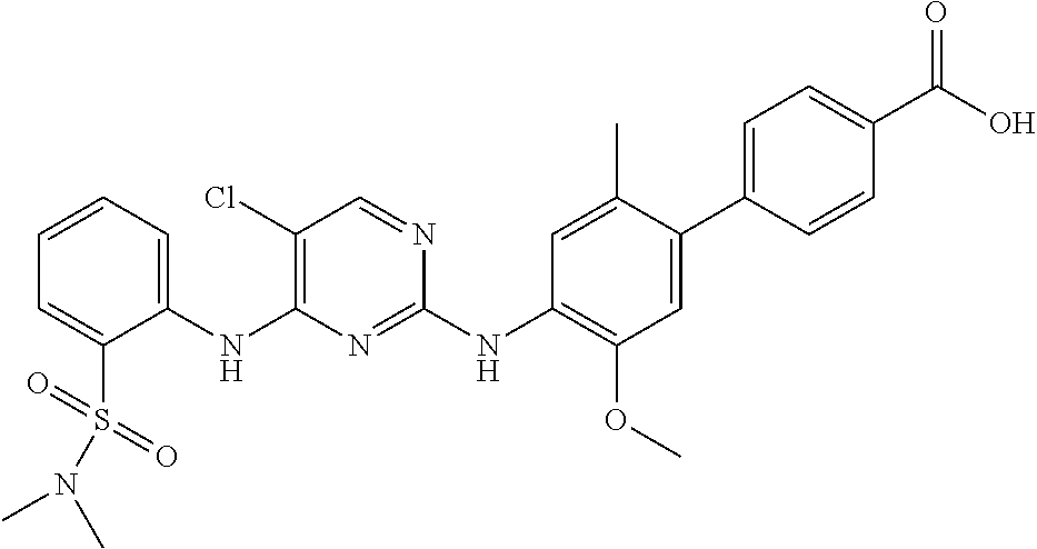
C1(NC2=C(Cl)C=NC(NC3=C(OC)C=C(C4=CC=C(C(O)=O)C=C4)C(C)=C3)=N2)=CC=CC=C1S(=O)(=O)N(C)C
